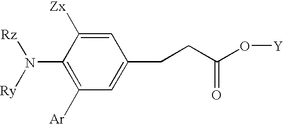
C1([Ar])=C(N([Ry])[Rz])C([Zx])=CC(CCC(=O)O[Y])=C1
